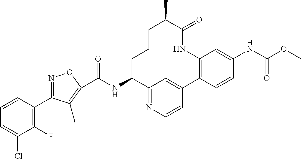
C(NC1CCCC(C)C(=O)NC2=C(C3=CC1=NC=C3)C=CC(NC(OC)=O)=C2)(=O)C1=C(C)C(C2=C(F)C(Cl)=CC=C2)=NO1
